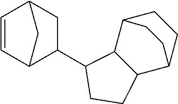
C1=CC2CC(C3C4C5CCC(C4CC3)CC5)C1C2
